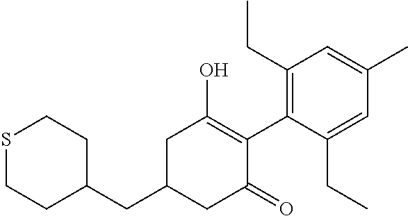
C1(CC2CC(=O)C(C3=C(CC)C=C(C)C=C3CC)=C(O)C2)CCSCC1
